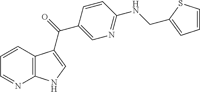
C1=CSC(CNC2=NC=C(C(=O)C3=CNC4=C3C=CC=N4)C=C2)=C1
